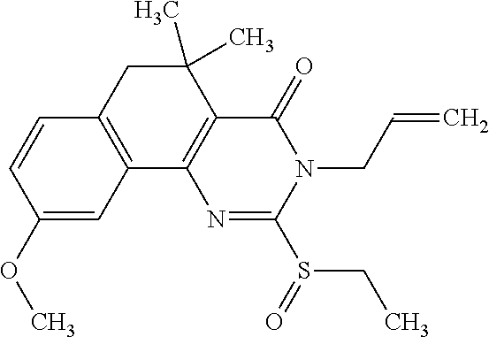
C12=C(C3=C(C(C)(C)C1)C(=O)N(CC=C)C(S(=O)CC)=N3)C=C(OC)C=C2
